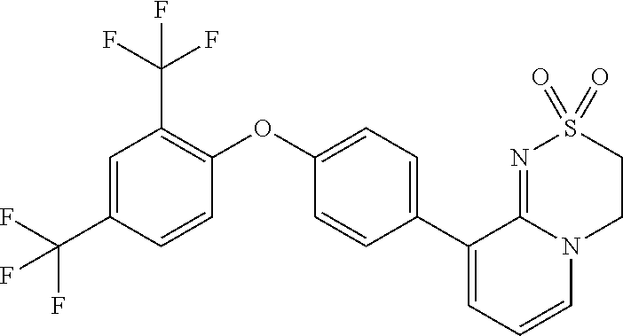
C1(OC2=C(C(F)(F)F)C=C(C(F)(F)F)C=C2)=CC=C(C2=CC=CN3C2=NS(=O)(=O)CC3)C=C1
